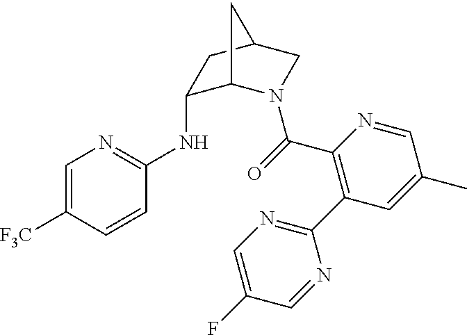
C1=C([F3C])C=CC(NC2C3N(C(=O)C4=C(C5=NC=C(F)C=N5)C=C(C)C=N4)CC(C2)C3)=N1
